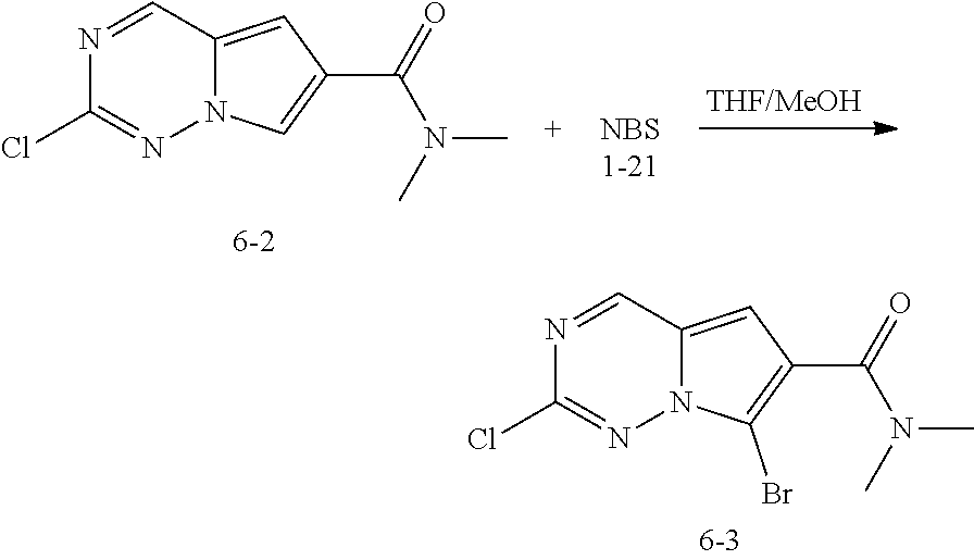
N1=CC2=CC(C(N(C)C)=O)=C(Br)N2N=C1Cl.N1=CC2=CC(C(N(C)C)=O)=CN2N=C1Cl
